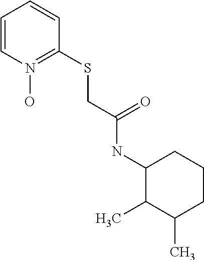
C1(NC(CSC2=N(O)C=CC=C2)=O)C(C)C(C)CCC1
